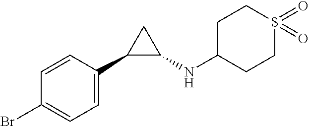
C1(Br)=CC=C(C2C(NC3CCS(=O)(=O)CC3)C2)C=C1
